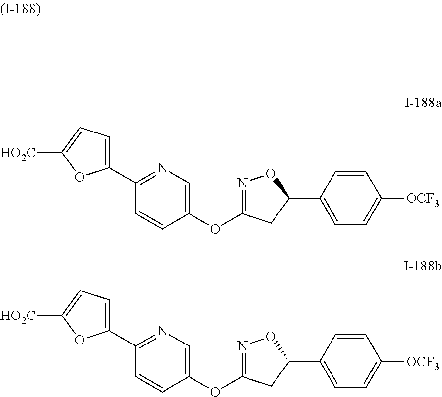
C1(C2=NC=C(OC3=NOC(C4=CC=C([OCF3])C=C4)C3)C=C2)=CC=C([HO2C])O1.C1(C2=NC=C(OC3=NOC(C4=CC=C([OCF3])C=C4)C3)C=C2)=CC=C([HO2C])O1
